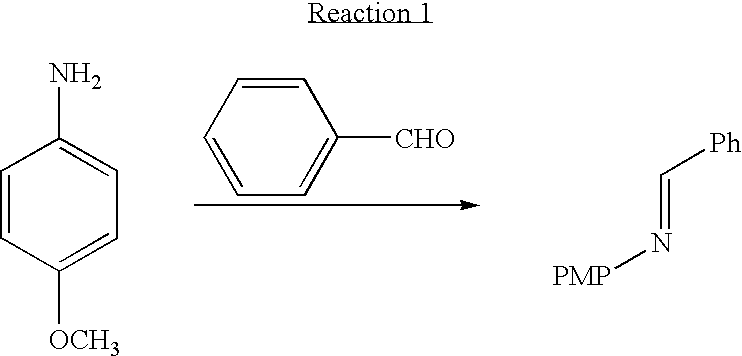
C1=C([CHO])C=CC=C1.C1=CC([OCH3])=CC=C1N.C(=N[PMP])[Ph]
